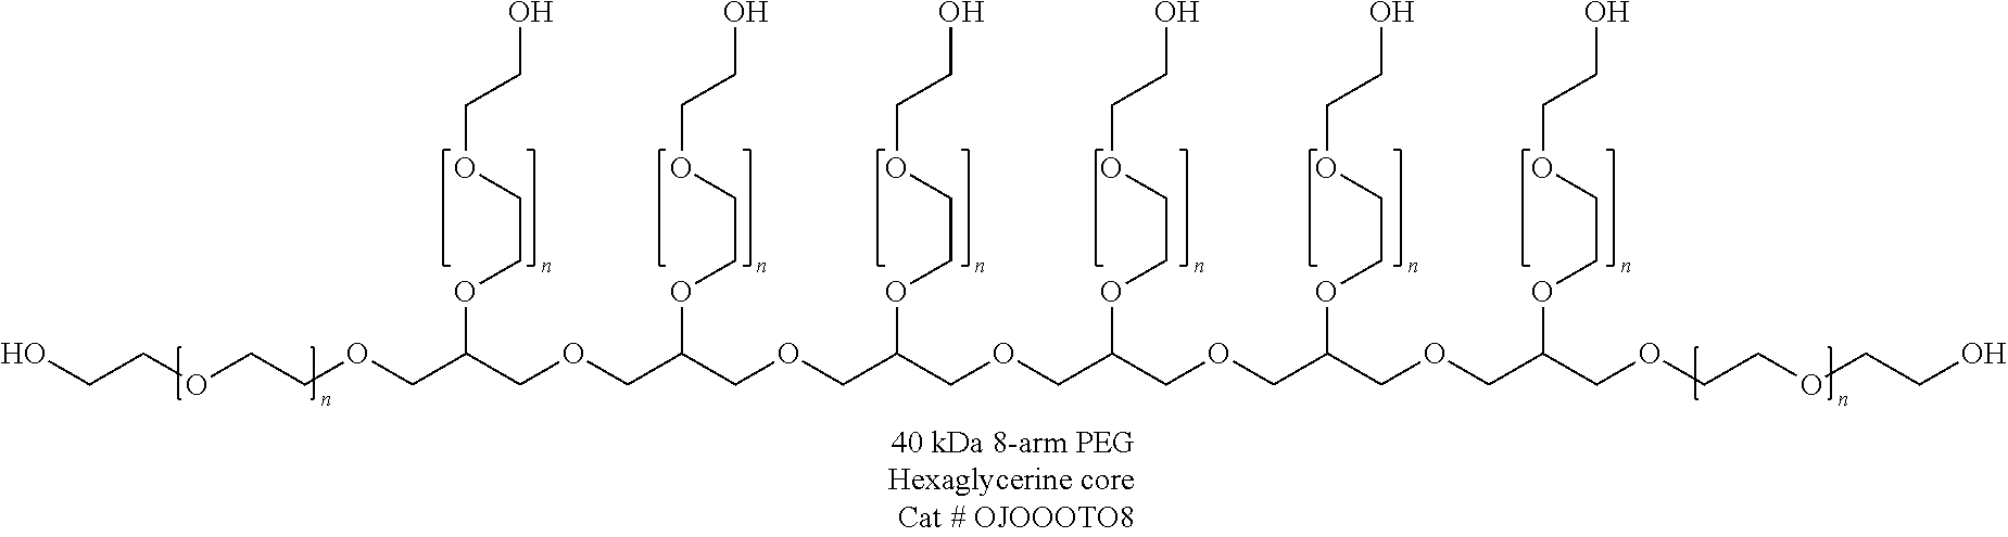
OCCOCCOCC(COCC(COCC(COCC(COCC(COCC(OCCOCCO)COCCOCCO)OCCOCCO)OCCOCCO)OCCOCCO)OCCOCCO)OCCOCCO
